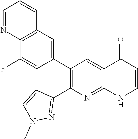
C12=C(C=C(C3=C(C4=NN(C)C=C4)N=C4C(=C3)C(=O)C=CN4)C=C1F)C=CC=N2
